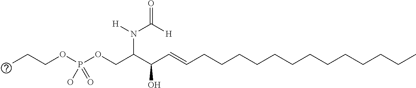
CCCOP(OCC(C(C=CCCCCCCCCCCCCC)O)N([H])C([H])=O)(O)=O
